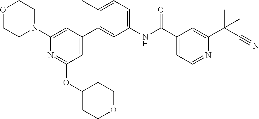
O1CCN(C2=CC(C3=CC(NC(C4=CC=NC(C(C#N)(C)C)=C4)=O)=CC=C3C)=CC(OC3CCOCC3)=N2)CC1
